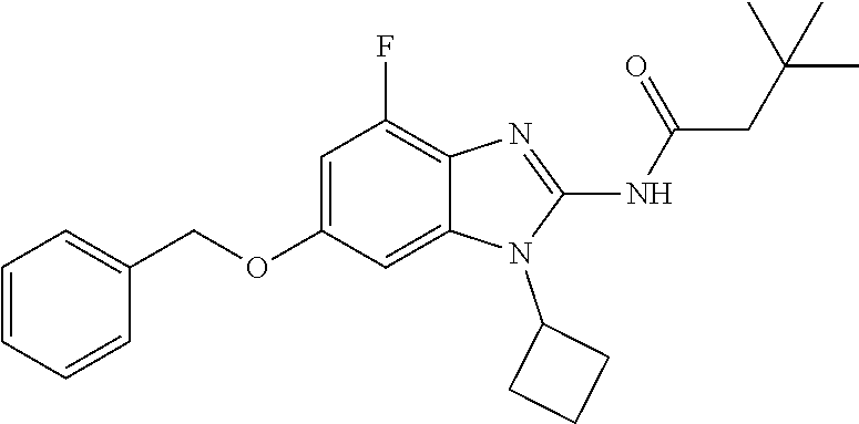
C1=C(OCC2=CC=CC=C2)C=C2C(=C1F)N=C(NC(=O)CC(C)(C)C)N2C1CCC1
